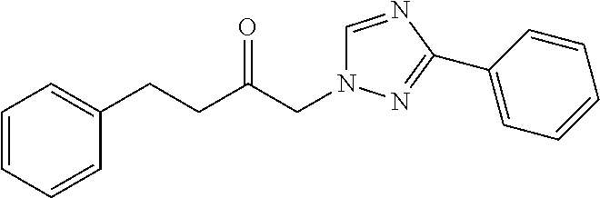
C1=CC=CC(CCC(CN2C=NC(C3=CC=CC=C3)=N2)=O)=C1
